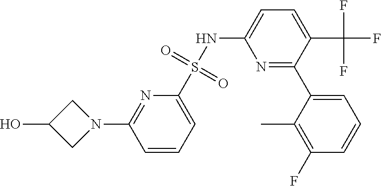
C1C(O)CN1C1=NC(S(NC2=CC=C(C(F)(F)F)C(C3=CC=CC(F)=C3C)=N2)(=O)=O)=CC=C1
